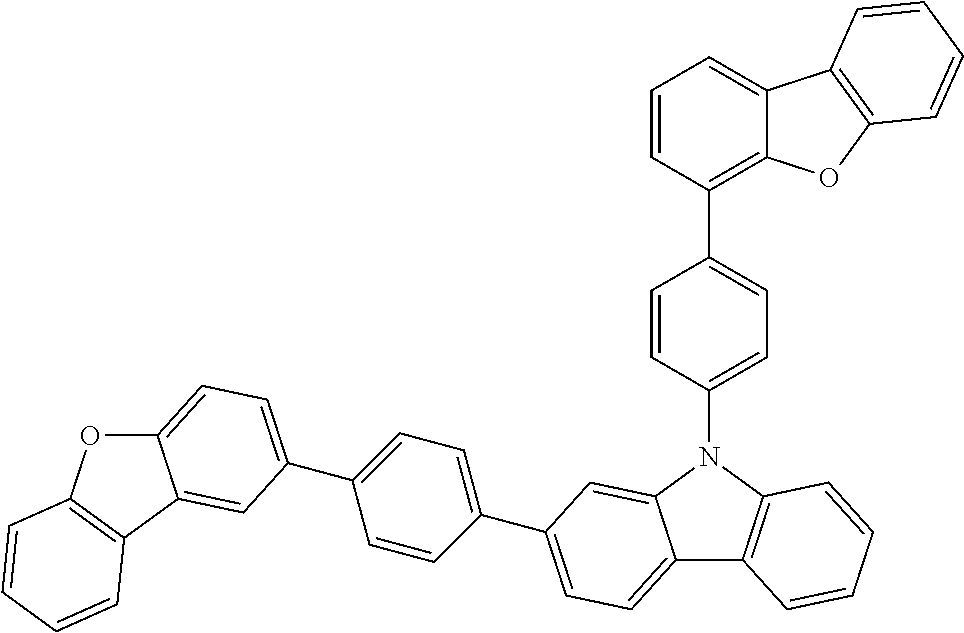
C12=CC=C(C3=CC=C(C4=CC=C5OC6=C(C5=C4)C=CC=C6)C=C3)C=C1N(C1=CC=C(C3=C4C(=CC=C3)C3=C(O4)C=CC=C3)C=C1)C1=C2C=CC=C1
